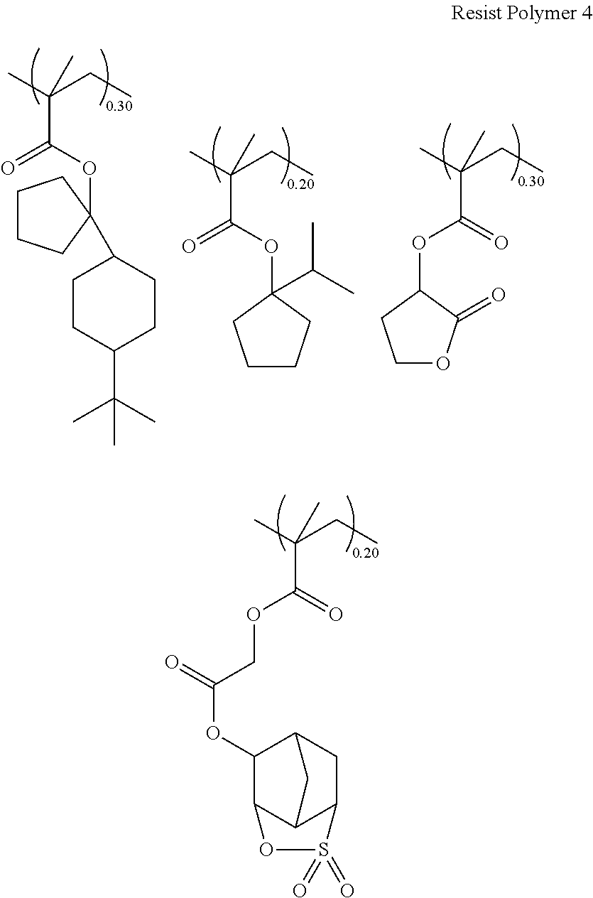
CC(CC)(C(OCC(OC1C2C3C(CC1C3)S(=O)(=O)O2)=O)=O)C.CC(CC)(C(OC1(C2CCC(C(C)(C)C)CC2)CCCC1)=O)C.CC(CC)(C(OC1(C(C)C)CCCC1)=O)C.CC(CC)(C(OC1CCOC1=O)=O)C
